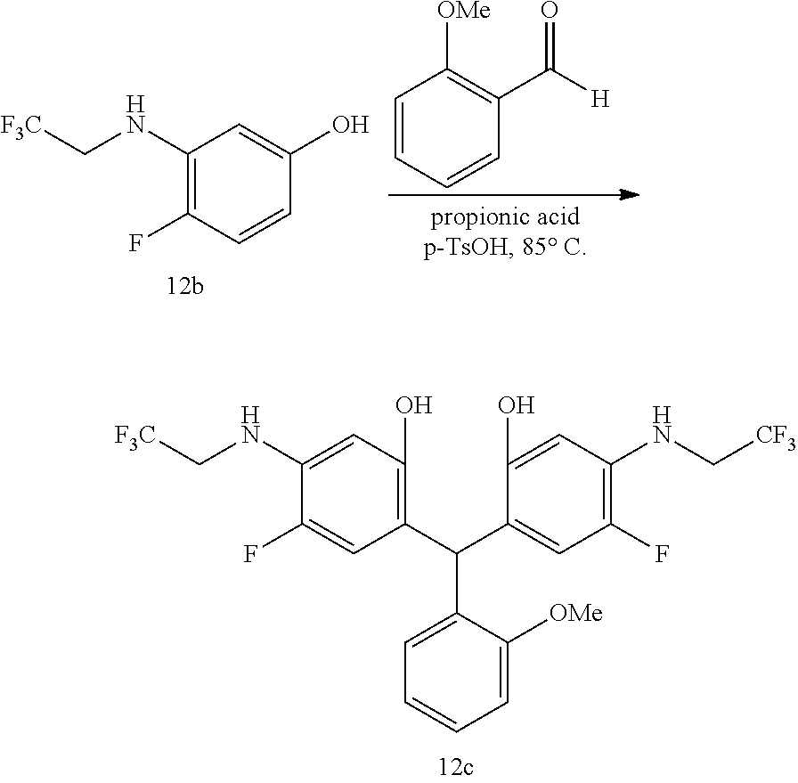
C1=CC=CC(C([H])=O)=C1[OMe].C1(NC[F3C])=C(F)C=CC(O)=C1.C1(NC[F3C])=CC(O)=C(C(C2=CC(F)=C(NC[CF3])C=C2O)C2=CC=CC=C2[OMe])C=C1F
